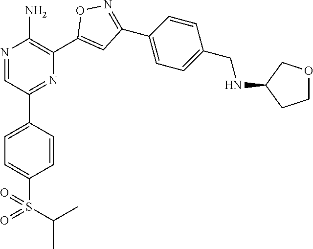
N1=CC(C2=CC=C(S(=O)(C(C)C)=O)C=C2)=NC(C2=CC(C3=CC=C(CNC4CCOC4)C=C3)=NO2)=C1N
